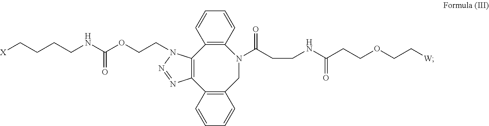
C1=CC=CC2=C1N(C(CCNC(CCOCC[W])=O)=O)CC1=C(C=CC=C1)C1=C2N(CCOC(NCCCC[X])=O)N=N1
